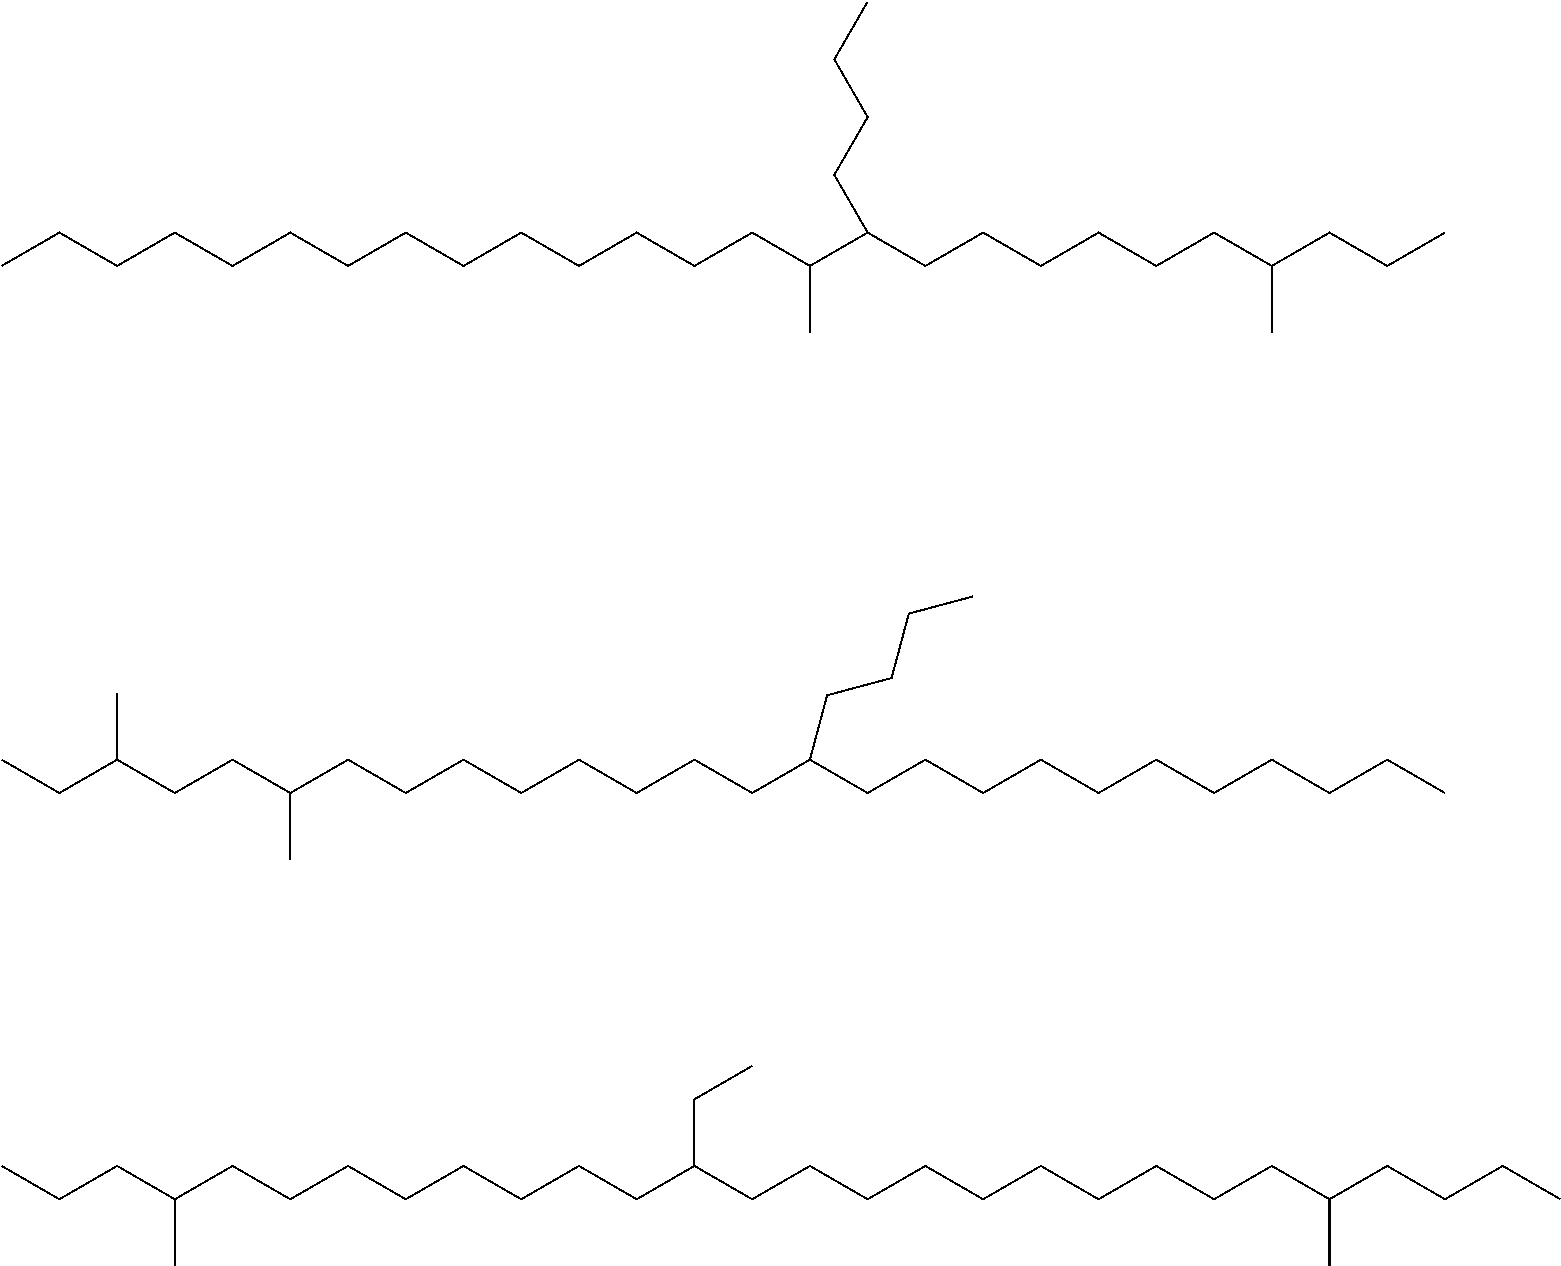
C(CCCCCCCCCCCC(C(CCCCCCC(CCC)C)CCCC)C)CC.C(C(CCC(CCCCCCCCC(CCCCCCCCCCC)CCCC)C)C)C.C(CC(CCCCCCCCC(CCCCCCCCCCC(CCCC)C)CC)C)C
